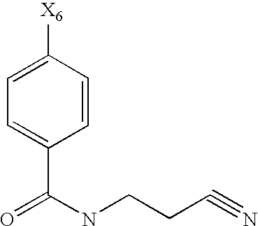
C1=CC([X6])=CC=C1C(NCCC#N)=O
